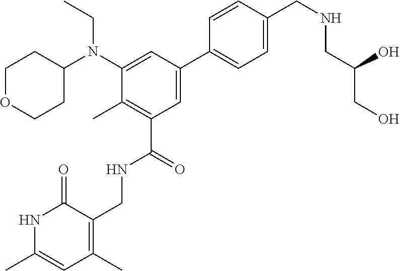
N1C(C)=CC(C)=C(CNC(C2=C(C)C(N(C3CCOCC3)CC)=CC(C3=CC=C(CNCC(O)CO)C=C3)=C2)=O)C1=O
